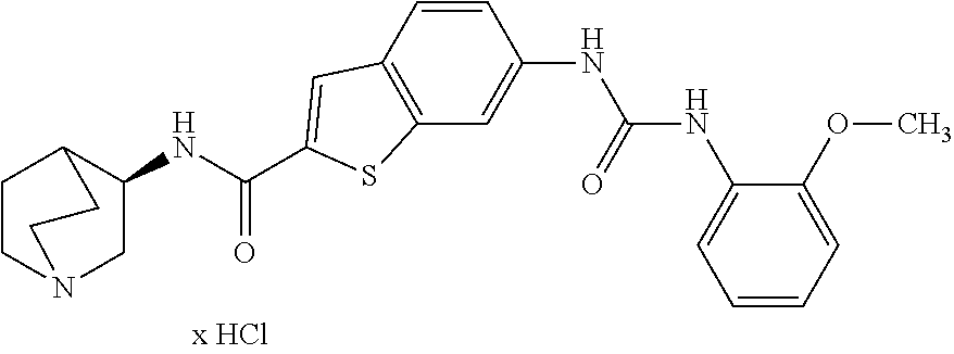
C1(NC(=O)C2=CC3=C(C=C(NC(=O)NC4=CC=CC=C4OC)C=C3)S2)CN2CCC1CC2
